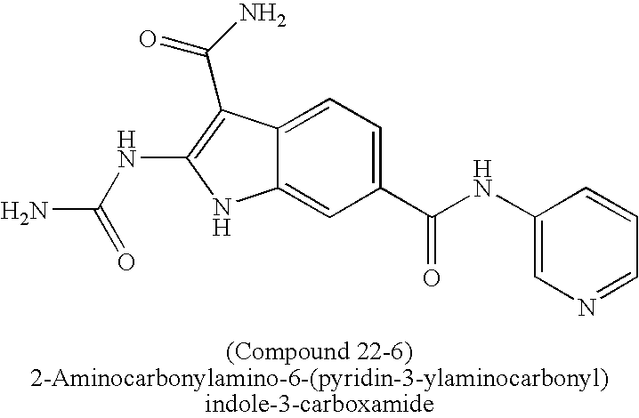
C12=CC=C(C(NC3=CN=CC=C3)=O)C=C1NC(NC(N)=O)=C2C(=O)N
